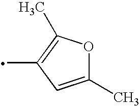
O1C(C)=CC(C)=C1C
